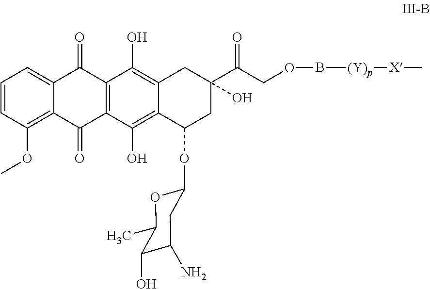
C1=CC(OC)=C2C(=C1)C(=O)C1=C(C2=O)C(O)=C2C(=C1O)CC(C(COB[(Y)p][X]C)=O)(O)CC2OC1OC(C)C(O)C(N)C1
